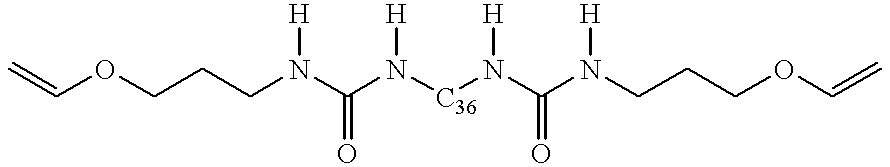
C(OCCCN([H])C(=O)N([C36]N(C(=O)N(CCCOC=C)[H])[H])[H])=C
